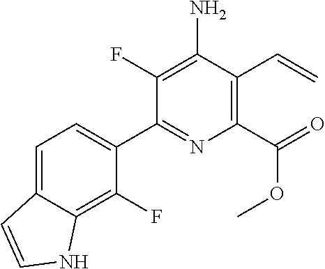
C1(C2=CC=C3C(=C2F)NC=C3)=NC(C(=O)OC)=C(C=C)C(N)=C1F
